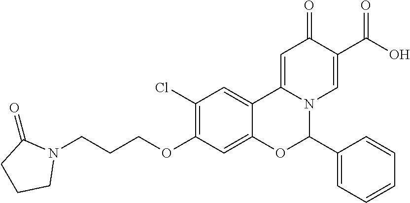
C1(Cl)=C(OCCCN2C(=O)CCC2)C=C2C(=C1)C1=CC(=O)C(C(O)=O)=CN1C(C1=CC=CC=C1)O2
